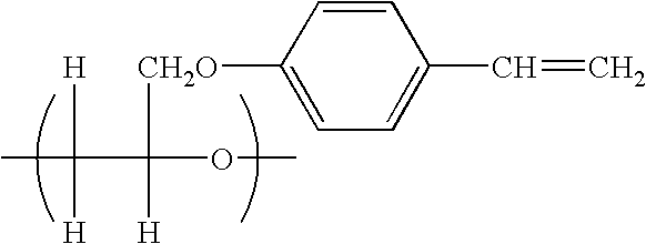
CC(C(OC)([CH2O]C1=CC=C(C=C)C=C1)[H])([H])[H]
